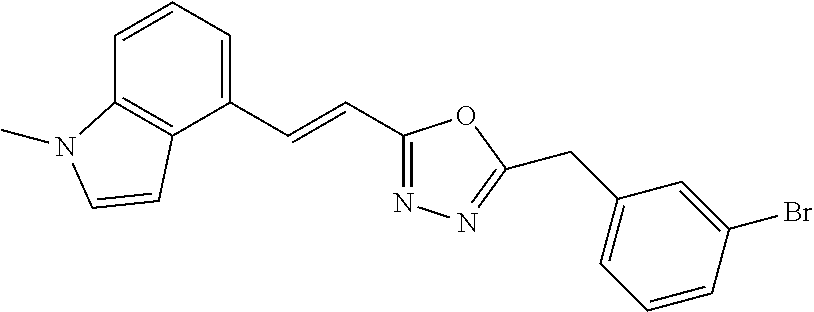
C1(C=CC2=NN=C(CC3=CC=CC(Br)=C3)O2)=CC=CC2=C1C=CN2C
